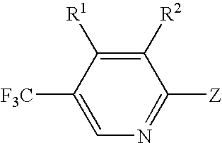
C1([F3C])=CN=C([Z])C([R2])=C1[R1]
